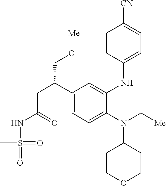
N(C1CCOCC1)(C[Me])C1=CC=C(C(CC(NS(=O)(=O)C)=O)CO[Me])C=C1NC1=CC=C([CN])C=C1
